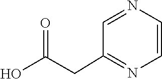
C1=NC=CN=C1CC(=O)O
